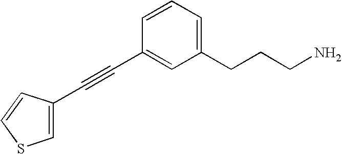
C1=C(C#CC2=CC(CCCN)=CC=C2)C=CS1
